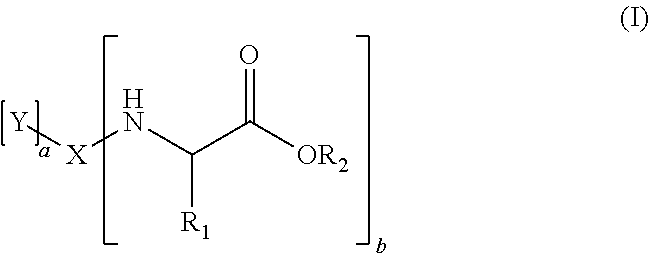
[Y][X]NC([R1])C([OR2])=O
